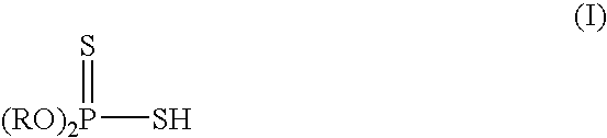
[(RO)2P](S)=S
